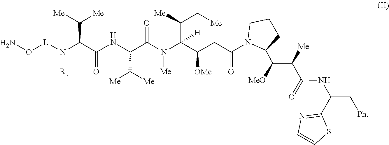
N1=C(C(NC(=O)C(C(C2N(C(CC(C(N(C(C(NC(C(N([R7])[L]ON)C([Me])[Me])=O)C([Me])[Me])=O)[Me])(C(C[Me])[Me])[H])[OMe])=O)CCC2)[MeO])[Me])C[Ph])SC=C1
